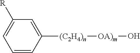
C1([(C2H4)n][OA)m]O)=CC([R])=CC=C1
